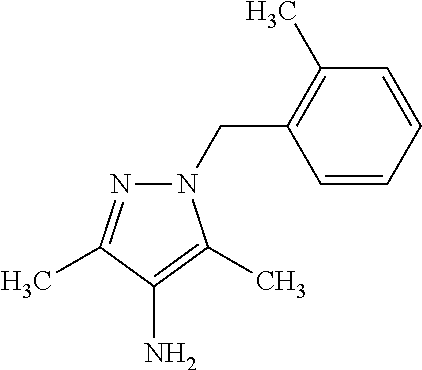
N1(CC2=C(C)C=CC=C2)N=C(C)C(N)=C1C
